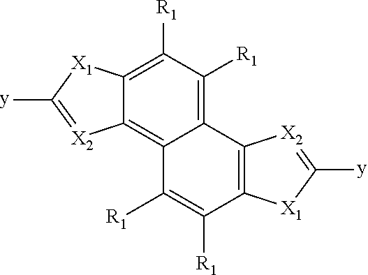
C12=C([R1])C([R1])=C3C(=C1[X2]=C([y])[X1]2)C([R1])=C([R1])C1=C3[X2]=C([y])[X1]1
